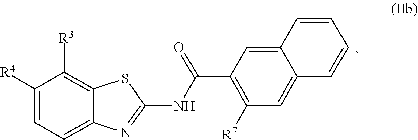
C1([R4])=CC=C2C(=C1[R3])SC(NC(=O)C1=C([R7])C=C3C(=C1)C=CC=C3)=N2
